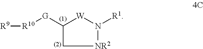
C1([G][R10][R9])C[NR2]N([R1])[W]1
